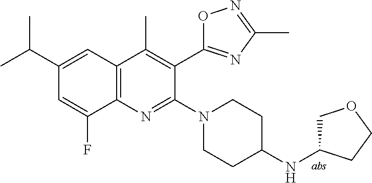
C1(C(C)C)=CC2=C(C(F)=C1)N=C(N1CCC(NC3COCC3)CC1)C(C1=NC(C)=NO1)=C2C
